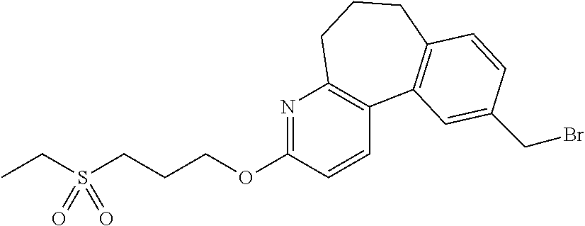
C(S(CCCOC1=NC2=C(C=C1)C1=C(CCC2)C=CC(CBr)=C1)(=O)=O)C
